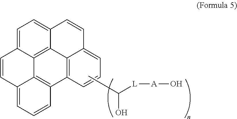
C1=C2C3=C4C(=C1)C=CC1=CC=CC(=C41)C1=C3C(=CC=C1)C=C2.CC(O)[L][A]O
